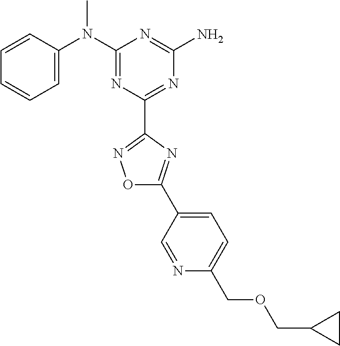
C1=CC(N(C2=NC(C3=NOC(C4=CC=C(COCC5CC5)N=C4)=N3)=NC(N)=N2)C)=CC=C1
